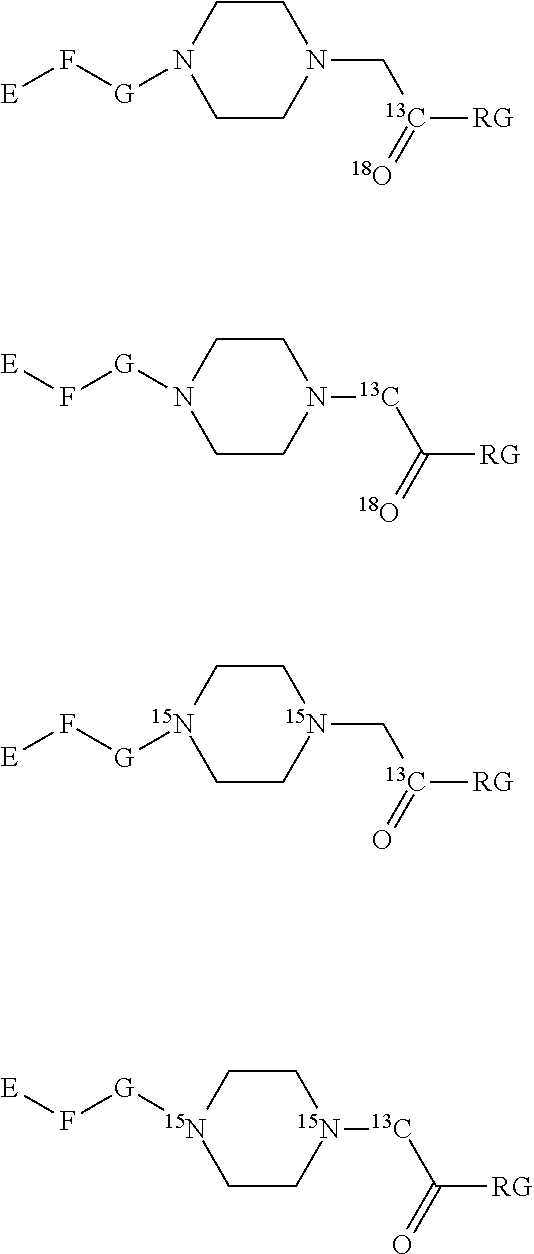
C1CN([G]F[E])CCN1C[13C]([RG])=[18O].C1CN([G]F[E])CCN1[13C]C([RG])=[18O].C1C[15N]([G]F[E])CC[15N]1C[13C]([RG])=O.C1C[15N]([G]F[E])CC[15N]1[13C]C([RG])=O
